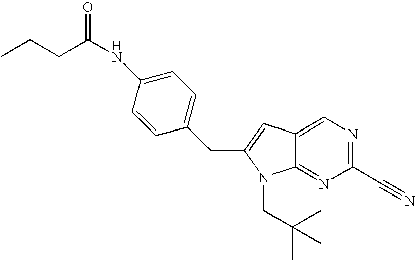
N(C1=CC=C(CC2=CC3=CN=C(C#N)N=C3N2CC(C)(C)C)C=C1)C(CCC)=O
